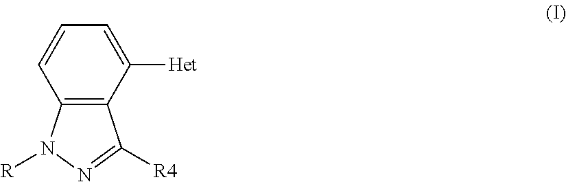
C12=C(C([Het])=CC=C1)C([R4])=NN2[R]
